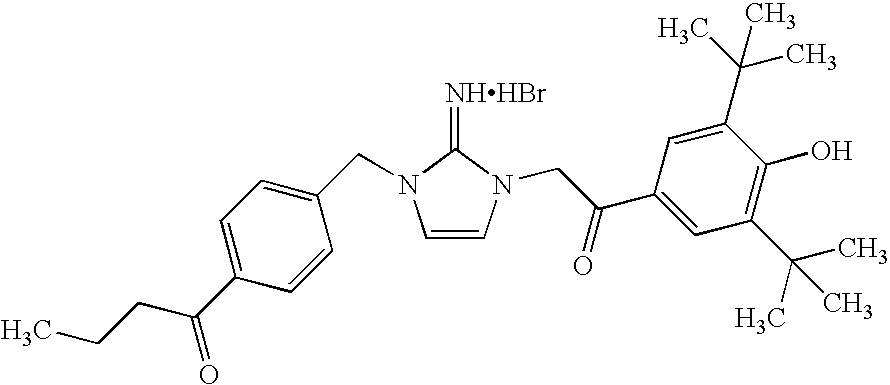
C1(CN2C(=[NHHBr])N(CC(C3=CC(C(C)(C)C)=C(O)C(C(C)(C)C)=C3)=O)C=C2)=CC=C(C(=O)CCC)C=C1
